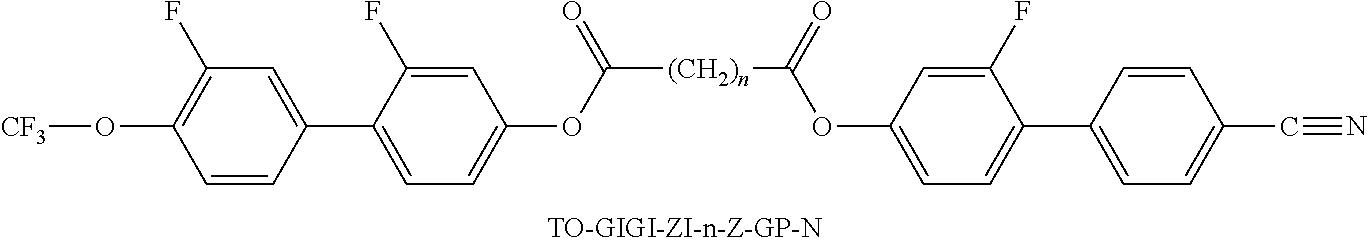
C1=CC(C2=CC=C(OC([(CH2)n]C(OC3=CC=C(C4=CC=C(C#N)C=C4)C(F)=C3)=O)=O)C=C2F)=CC(F)=C1O[CF3]
